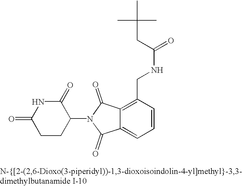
C1(CNC(=O)CC(C)(C)C)=C2C(=CC=C1)C(=O)N(C1C(=O)NC(=O)CC1)C2=O
